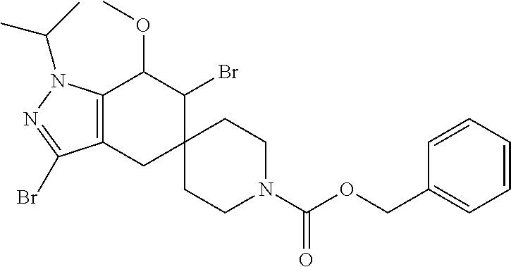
C12=C(CC3(C(Br)C1OC)CCN(C(OCC1=CC=CC=C1)=O)CC3)C(Br)=NN2C(C)C
